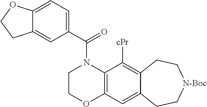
C1COC2=C(N1C(C1=CC=C3C(=C1)CCO3)=O)C([cPr])=C1C(=C2)CC[N-Boc]CC1
